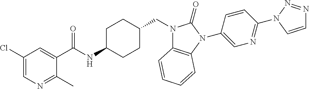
C1(Cl)=CN=C(C)C(C(NC2CCC(CN3C4=C(N(C5=CN=C(N6N=NC=C6)C=C5)C3=O)C=CC=C4)CC2)=O)=C1
